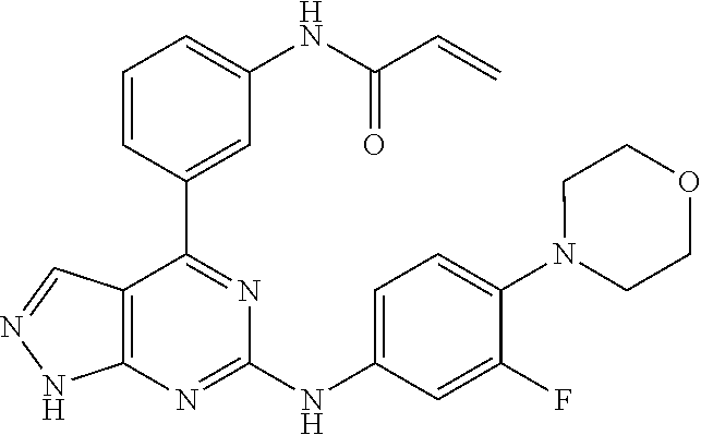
C1=C(C2=NC(NC3=CC=C(N4CCOCC4)C(F)=C3)=NC3=C2C=NN3)C=CC=C1NC(C=C)=O
